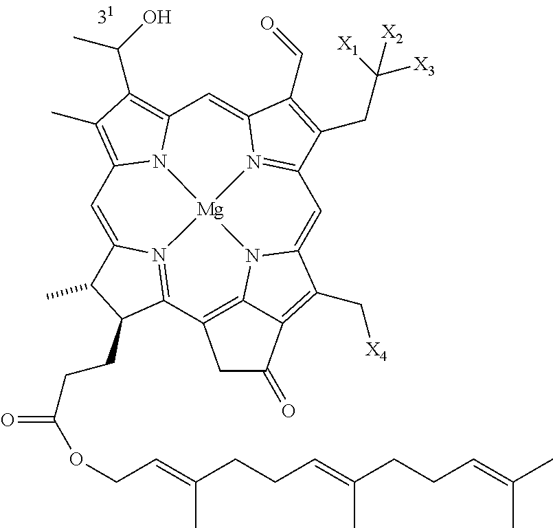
C1=C2N3=C(C4=C5N6C(=CC7=N8C(=CC9=C(C(O)C)C(C)=C1N9[Mg]863)C(C=O)=C7CC([X1])([X3])[X2])C(C[X4])=C5C(=O)C4)C(CCC(=O)OCC=C(CCC=C(CCC=C(C)C)C)C)C2C
